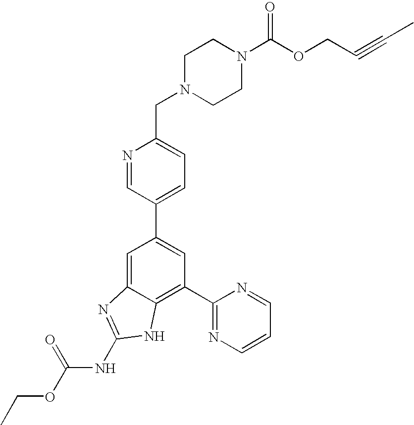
N1=CC(C2=CC(C3=NC=CC=N3)=C3C(=C2)N=C(NC(OCC)=O)N3)=CC=C1CN1CCN(C(OCC#CC)=O)CC1
